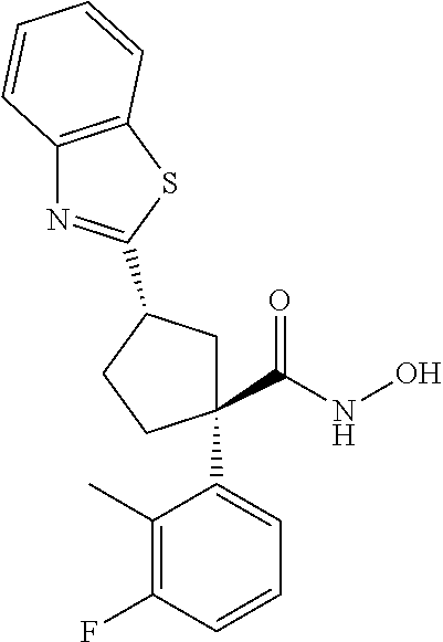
C1=CC=C(C2(C(=O)NO)CC(C3=NC4=C(S3)C=CC=C4)CC2)C(C)=C1F
